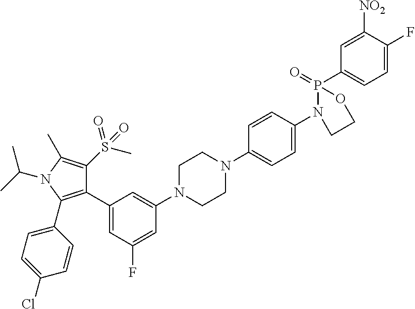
C1(C2=CC(F)=CC(N3CCN(C4=CC=C(N5P(C6=CC=C(F)C([NO2])=C6)(=O)OCC5)C=C4)CC3)=C2)=C(C2=CC=C(Cl)C=C2)N(C(C)C)C(C)=C1S(C)(=O)=O
